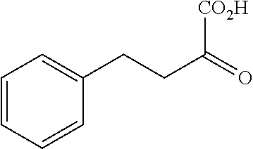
C1=CC=CC(CCC(=O)[CO2H])=C1
